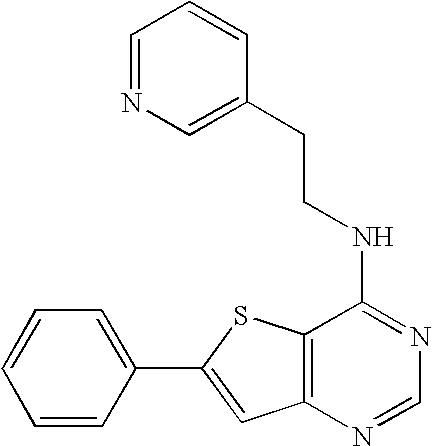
C1=C(C2=CC3=C(S2)C(NCCC2=CN=CC=C2)=NC=N3)C=CC=C1
